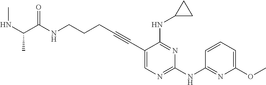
N(CCCC#CC1=CN=C(NC2=NC(OC)=CC=C2)N=C1NC1CC1)C(=O)C(NC)C
